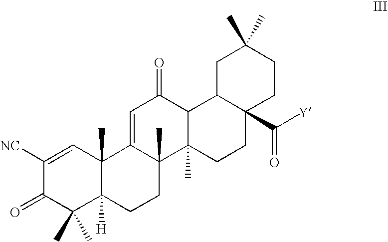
C1([NC])=CC2(C)C([H])(C(C)(C)C1=O)CCC1(C)C2=CC(=O)C2C1(C)CCC1(C([Y])=O)C2CC(C)(C)CC1
